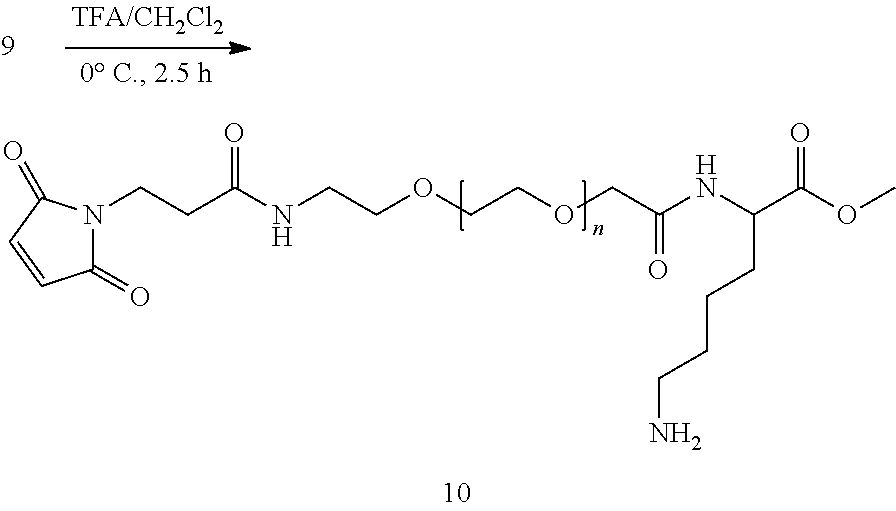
N1(CCC(NCCOCCOCC(NC(C(OC)=O)CCCCN)=O)=O)C(=O)C=CC1=O
